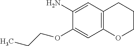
C1(N)=CC2=C(C=C1OCCC)OCCC2
